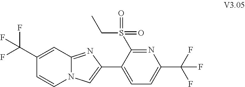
C1(C(F)(F)F)=CC2=NC(C3=CC=C(C(F)(F)F)N=C3S(CC)(=O)=O)=CN2C=C1
